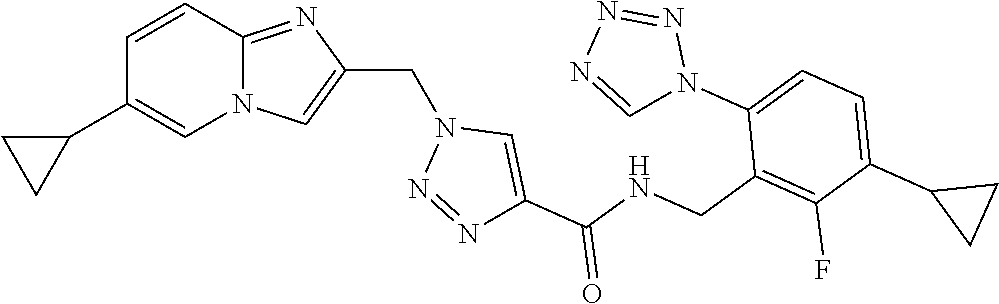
N12C(=NC(CN3N=NC(C(NCC4=C(F)C(C5CC5)=CC=C4N4N=NN=C4)=O)=C3)=C1)C=CC(C1CC1)=C2
